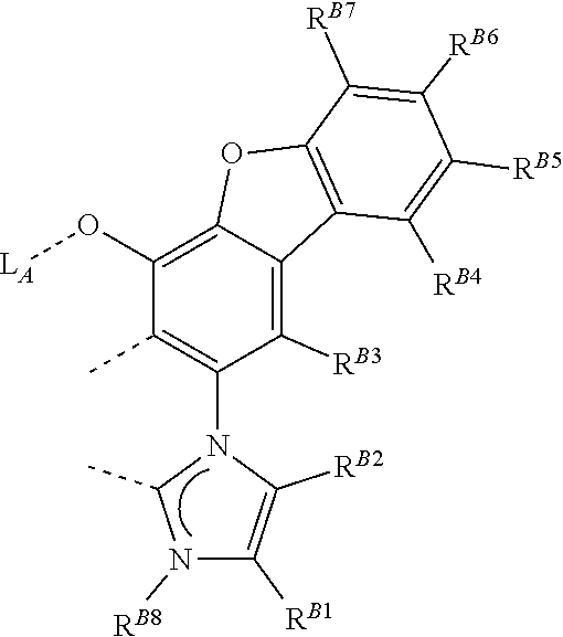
C1(C)N([RB8])C([RB1])=C([RB2])N1C1=C(C)C(O[LA])=C2C(=C1[RB3])C1=C(O2)C([RB7])=C([RB6])C([RB5])=C1[RB4]
